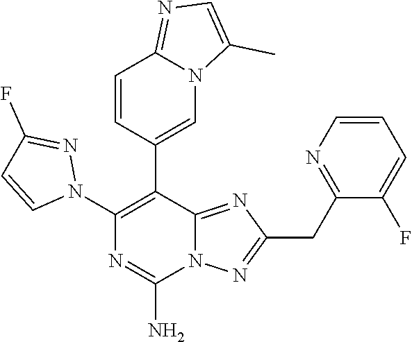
N1(C2=C(C3=CN4C(=NC=C4C)C=C3)C3=NC(CC4=NC=CC=C4F)=NN3C(N)=N2)N=C(F)C=C1
